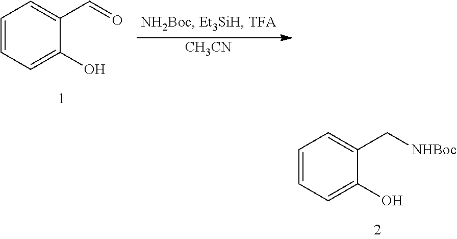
C1=CC=C(O)C(C[NHBoc])=C1.C1=CC=C(O)C(C=O)=C1.[CH3CN]
